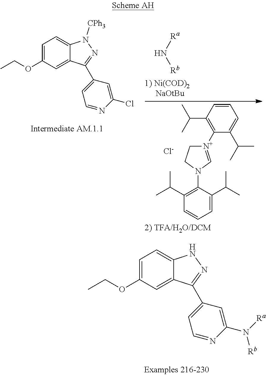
[Ra]N[Rb].C1=C(C(C)C)C(N2C=[N+](C3=C(C(C)C)C=CC=C3C(C)C)CC2)=C(C(C)C)C=C1.[Cl-].C1=C(OCC)C=C2C(=C1)N([CPh3])N=C2C1=CC=NC(Cl)=C1.C1=C(OCC)C=C2C(=C1)NN=C2C1=CC=NC(N([Rb])[Ra])=C1
